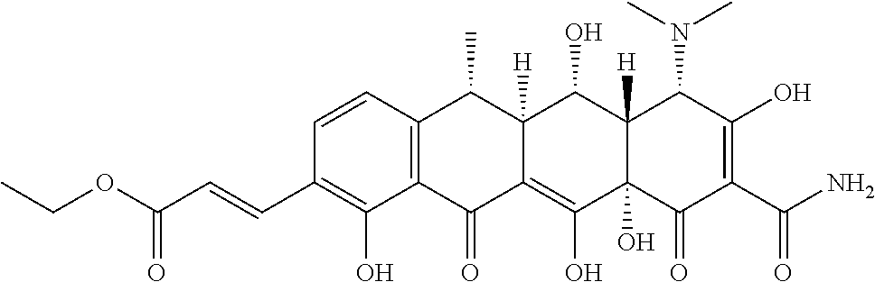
C1=CC2=C(C(O)=C1C=CC(OCC)=O)C(=O)C1=C(O)C3(O)C([H])(C(O)C1([H])C2C)C(N(C)C)C(O)=C(C(N)=O)C3=O
